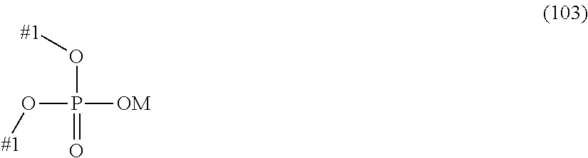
O(P([OM])(O[#1])=O)[#1]
